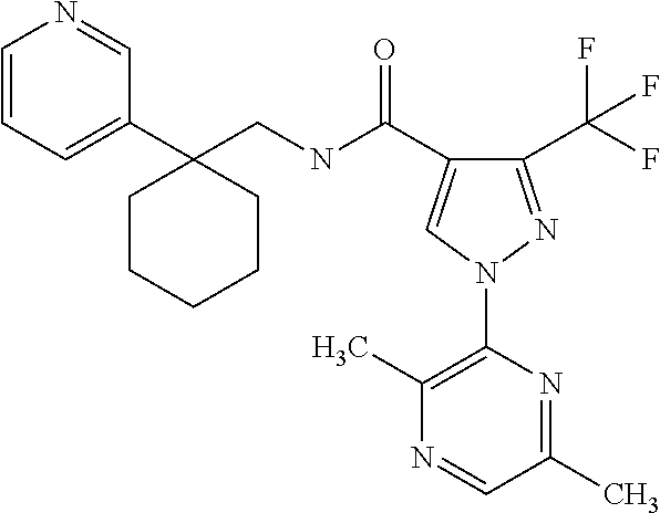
C1(C(F)(F)F)=NN(C2=C(C)N=CC(C)=N2)C=C1C(NCC1(C2=CC=CN=C2)CCCCC1)=O
